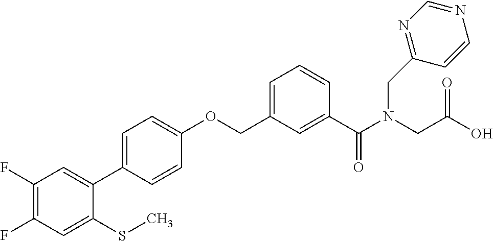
C1(F)=C(F)C=C(SC)C(C2=CC=C(OCC3=CC=CC(C(N(CC(O)=O)CC4=NC=NC=C4)=O)=C3)C=C2)=C1
